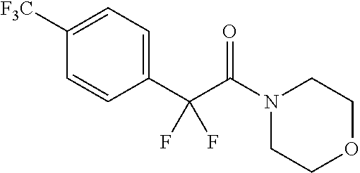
C1OCCN(C(C(C2=CC=C([F3C])C=C2)(F)F)=O)C1
